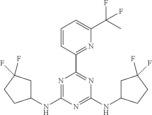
C1(NC2CC(F)(F)CC2)=NC(C2=NC(C(C)(F)F)=CC=C2)=NC(NC2CC(F)(F)CC2)=N1
